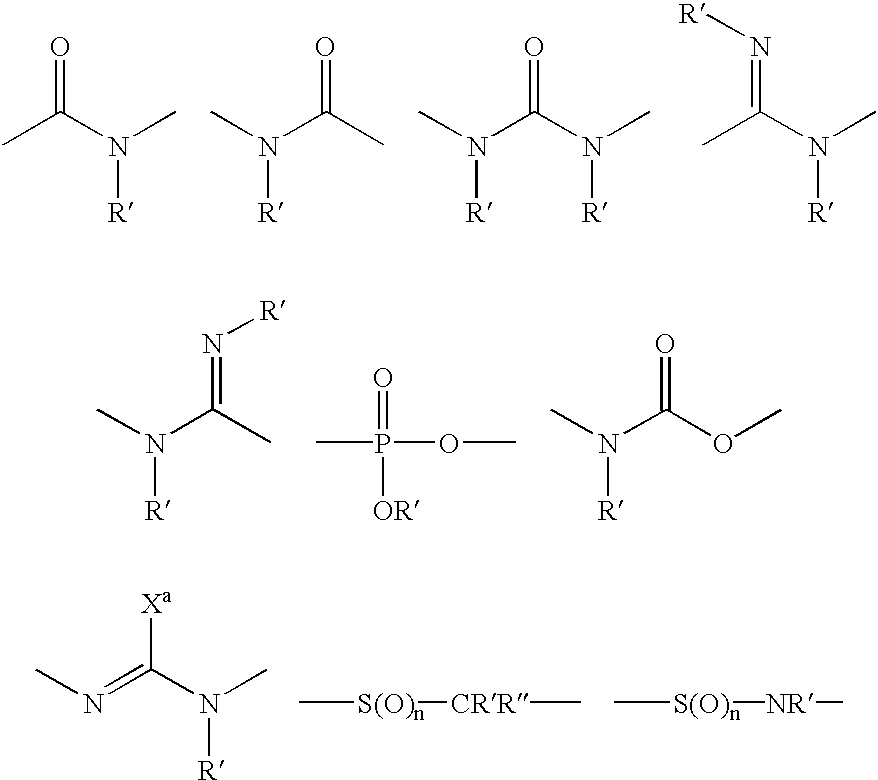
CC(N(C)[R])=O.CC(N(C)[R])=O.N(C(N(C)[R])=O)(C)[R].CC(N(C)[R])=N[R].CC(N(C)[R])=N[R].CP(OC)([OR])=O.O(C(N(C)[R])=O)C.N(=C(N(C)[R])[Xa])C.C[S(O)n][CRR]C.C[S(O)n][NR]C
